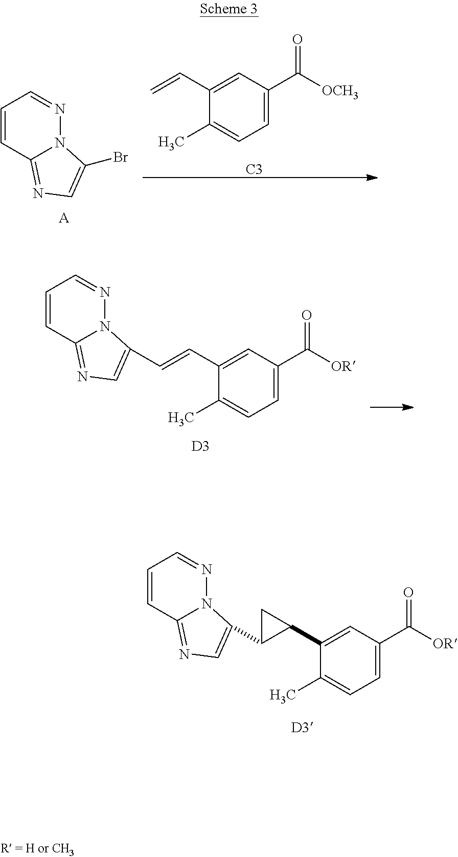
C1=CC2=NC=C(C3C(C4=CC(C([OR])=O)=CC=C4C)C3)N2N=C1.C1=CC2=NC=C(Br)N2N=C1.[A].C1=C(C([OCH3])=O)C=C(C=C)C(C)=C1.[C3].C1=CC2=NC=C(C=CC3=CC(C([OR])=O)=CC=C3C)N2N=C1.[D3]
